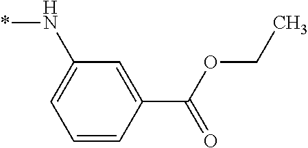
*NC1=CC=CC(C(OCC)=O)=C1
